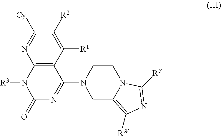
C1(N2CCN3C([RY])=NC([RW])=C3C2)=NC(=O)N([R3])C2=C1C([R1])=C([R2])C([Cy])=N2
